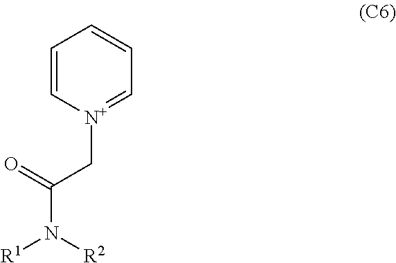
C1=C[N+](CC(N([R1])[R2])=O)=CC=C1
